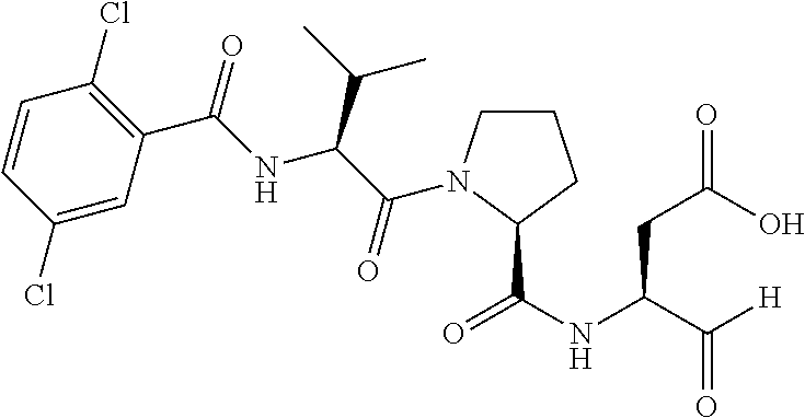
C1=CC(Cl)=CC(C(=O)NC(C(C)C)C(=O)N2CCCC2C(NC(C([H])=O)CC(=O)O)=O)=C1Cl
